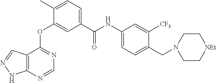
O(C1=CC(C(NC2=CC=C(CN3CC[NEt]CC3)C([CF3])=C2)=O)=CC=C1C)C1=NC=NC2=C1C=NN2
